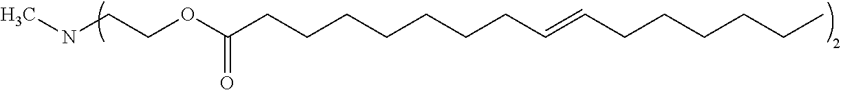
CNCCOC(CCCCCCCC=CCCCCCC)=O
